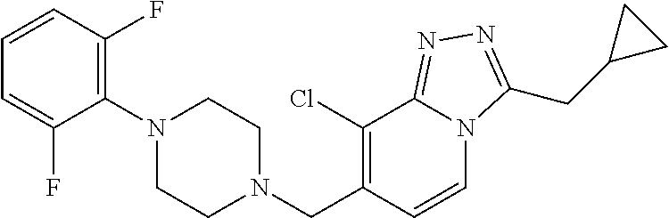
N1(C2=C(F)C=CC=C2F)CCN(CC2=C(Cl)C3=NN=C(CC4CC4)N3C=C2)CC1
